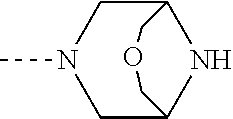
C12CN(C)CC(N1)COC2
